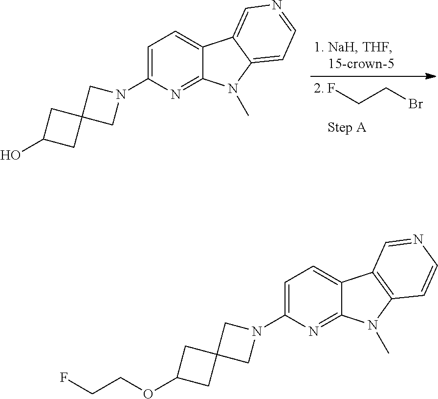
FCCBr.C12=CC=C(N3CC4(C3)CC(O)C4)N=C1N(C)C1=CC=NC=C21.C12=CC=C(N3CC4(C3)CC(OCCF)C4)N=C1N(C)C1=C2C=NC=C1
